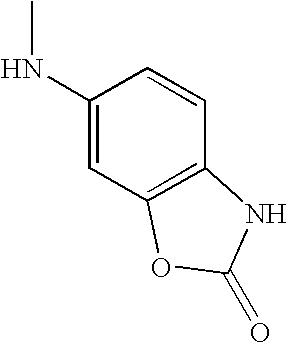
C1(NC)=CC2=C(C=C1)NC(=O)O2
